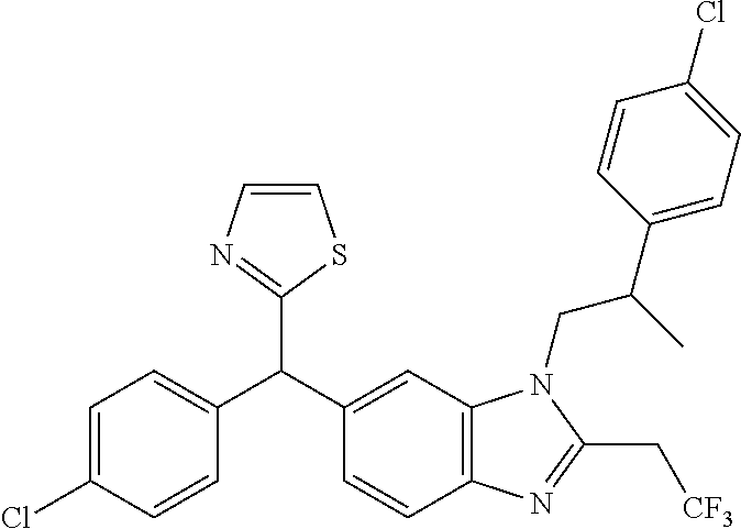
C1=C(Cl)C=CC(C(C2=CC3=C(C=C2)N=C(C[CF3])N3CC(C)C2=CC=C(Cl)C=C2)C2=NC=CS2)=C1
